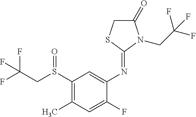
S(C1=C(C)C=C(F)C(N=C2SCC(=O)N2CC(F)(F)F)=C1)(CC(F)(F)F)=O
